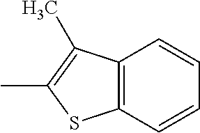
C12=C(C=CC=C1)SC(C)=C2C
